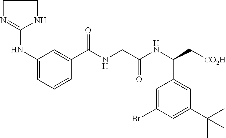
C1N=C(NC2=CC=CC(C(NCC(NC(C[CO2H])C3=CC(C(C)(C)C)=CC(Br)=C3)=O)=O)=C2)NC1
